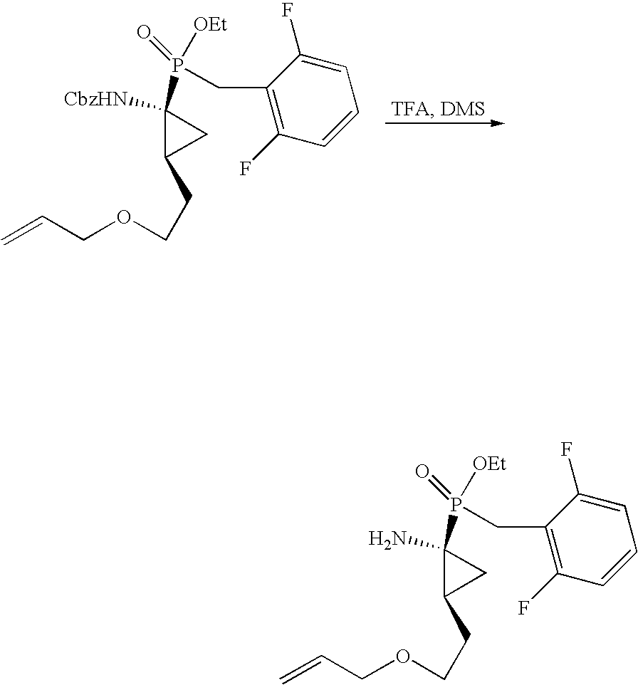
C1([CbzHN])(P(=O)([OEt])CC2=C(F)C=CC=C2F)C(CCOCC=C)C1.C1(N)(P(=O)([OEt])CC2=C(F)C=CC=C2F)C(CCOCC=C)C1
